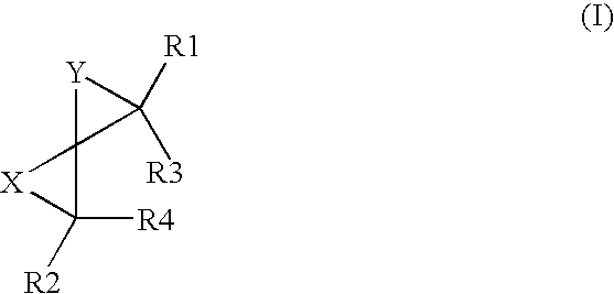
[X]1C([R4])([R2])C12C([R1])([R3])[Y]2
